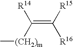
C(=C([R15])[R16])([(CH2)m]C)[R14]
